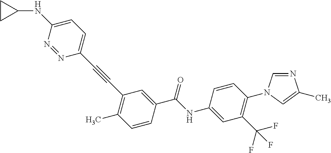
C(C1=CC(C#CC2=CC=C(NC3CC3)N=N2)=C(C)C=C1)(NC1=CC(C(F)(F)F)=C(N2C=NC(C)=C2)C=C1)=O
